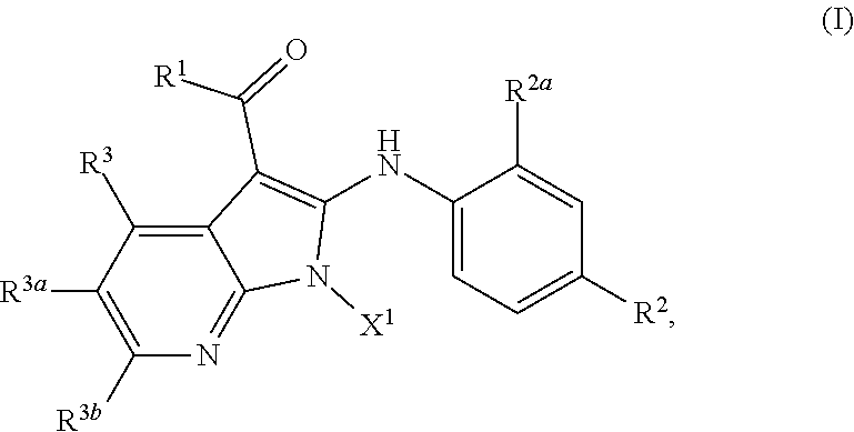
C1([R3a])=C([R3b])N=C2C(=C1[R3])C(C(=O)[R1])=C(NC1=CC=C([R2])C=C1[R2a])N2[X1]
